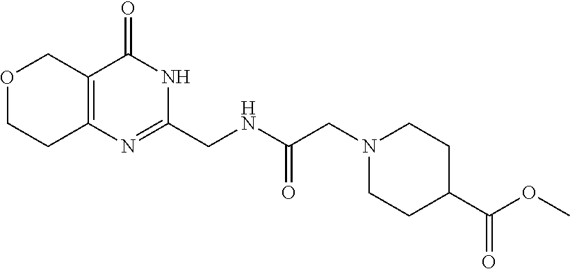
O1CCC2=C(C1)C(=O)NC(CNC(CN1CCC(C(OC)=O)CC1)=O)=N2
